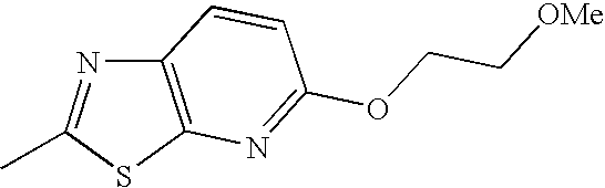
C12=C(SC(C)=N1)N=C(OCC[OMe])C=C2
